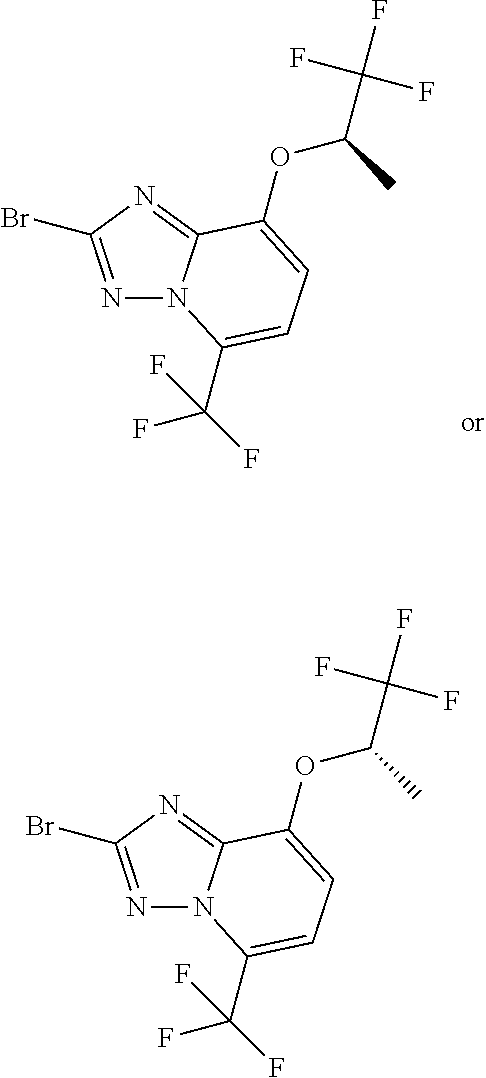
N1=C(Br)N=C2N1C(C(F)(F)F)=CC=C2OC(C(F)(F)F)C.N1=C(Br)N=C2N1C(C(F)(F)F)=CC=C2OC(C(F)(F)F)C
